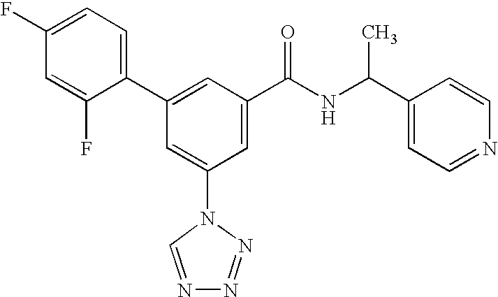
C1(C2=CC(C(NC(C3=CC=NC=C3)C)=O)=CC(N3C=NN=N3)=C2)=CC=C(F)C=C1F
